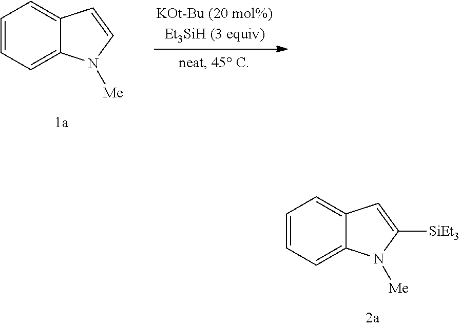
C1=CC=C2C(=C1)C=CN2[Me].C1=CC=C2C(=C1)C=C([SiEt3])N2[Me]
